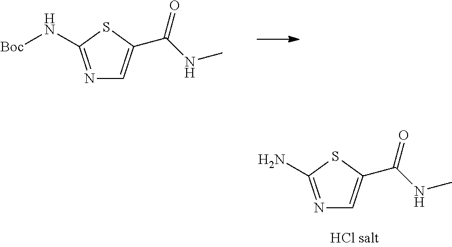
N1=C(N[Boc])SC(C(NC)=O)=C1.N1=C(N)SC(C(NC)=O)=C1
